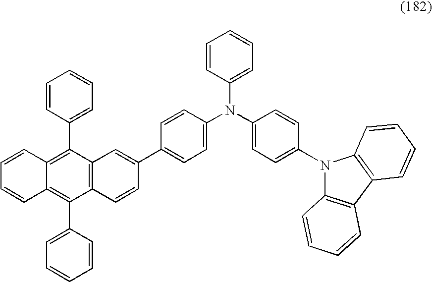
C1(N(C2=CC=C(N3C4=C(C5=C3C=CC=C5)C=CC=C4)C=C2)C2=CC=C(C3=CC4=C(C(C5=CC=CC=C5)=C5C(=C4C4=CC=CC=C4)C=CC=C5)C=C3)C=C2)=CC=CC=C1
